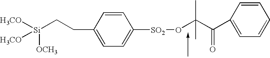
C1=CC(CC[Si]([H3CO])([H3CO])[OCH3])=CC=C1[SO2]OC(C(=O)C1=CC=CC=C1)(C)C
